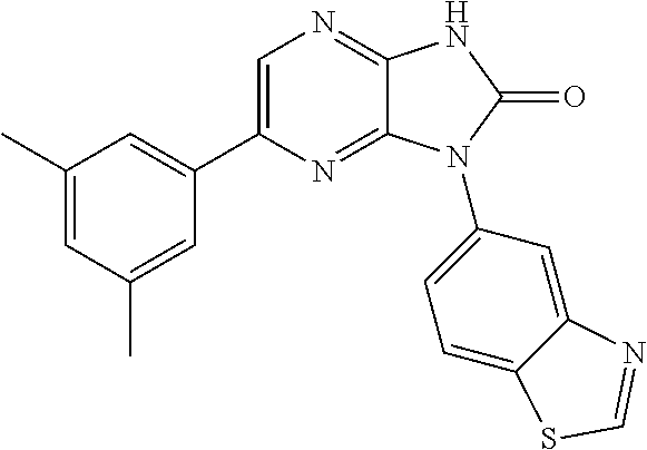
C1(C)=CC(C)=CC(C2=CN=C3C(=N2)N(C2=CC=C4C(=C2)N=CS4)C(=O)N3)=C1
